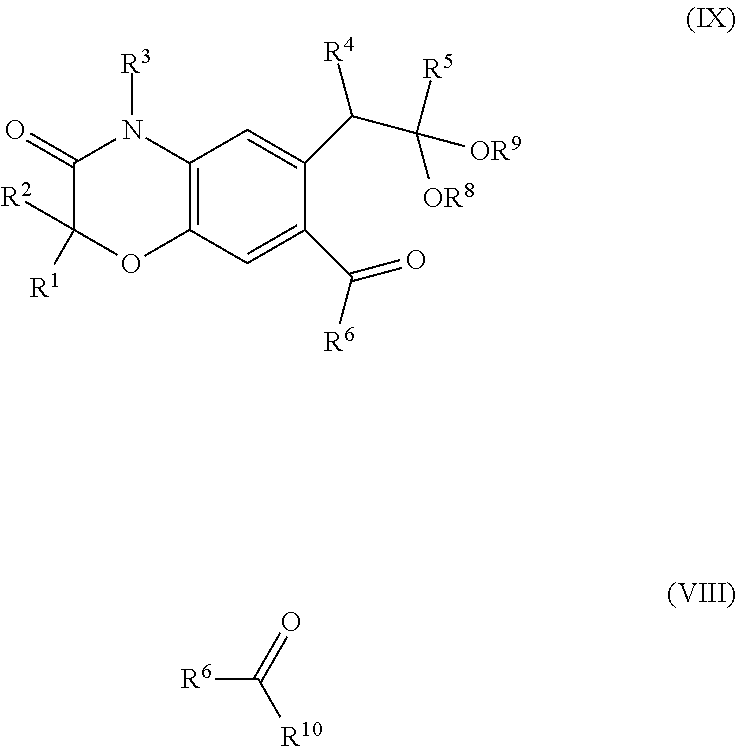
C12=C(C=C(C([R6])=O)C(C(C([OR8])([OR9])[R5])[R4])=C1)OC([R2])([R1])C(=O)N2[R3].[R6]C(=O)[R10]
